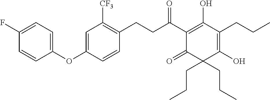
C(C(C1=C(O)C(CCC)=C(O)C(CCC)(CCC)C1=O)=O)CC1=C([CF3])C=C(OC2=CC=C(F)C=C2)C=C1
